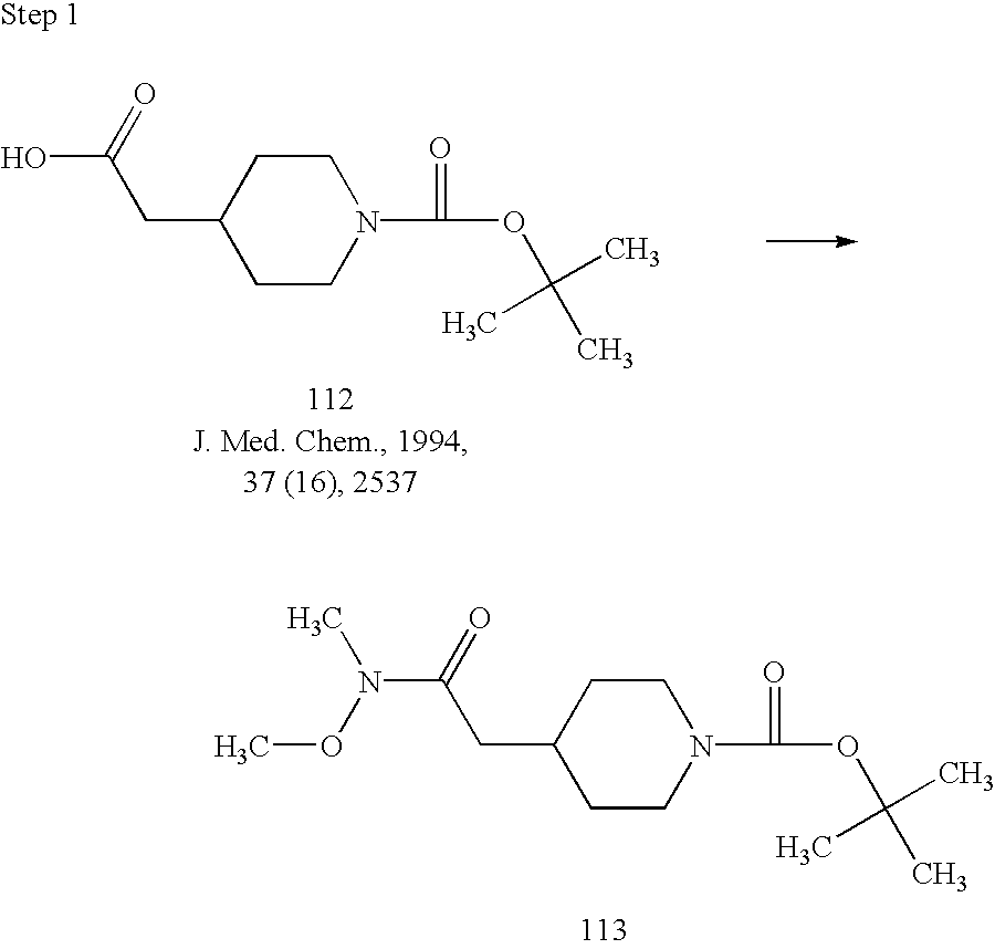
C1CN(C(=O)OC(C)(C)C)CCC1CC(O)=O.C1CN(C(=O)OC(C)(C)C)CCC1CC(N(OC)C)=O
